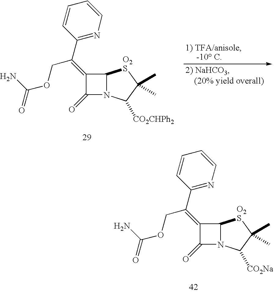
C1=CC(C(=C2C(=O)N3C2[O2S]C(C)(C)C3[CO2CHPh2])COC(=O)N)=NC=C1.C1=CC(C(=C2C(=O)N3C2[O2S]C(C)(C)C3[CO2Na])COC(=O)N)=NC=C1
